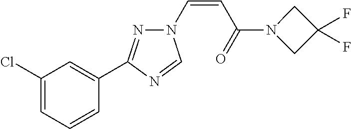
C1(Cl)=CC=CC(C2=NN(C=CC(=O)N3CC(F)(F)C3)C=N2)=C1
